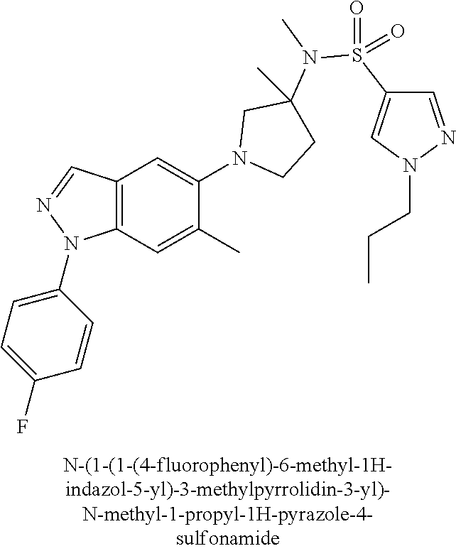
C12=C(C=C(C)C(N3CCC(N(C)S(C4=CN(CCC)N=C4)(=O)=O)(C)C3)=C1)N(C1=CC=C(F)C=C1)N=C2
